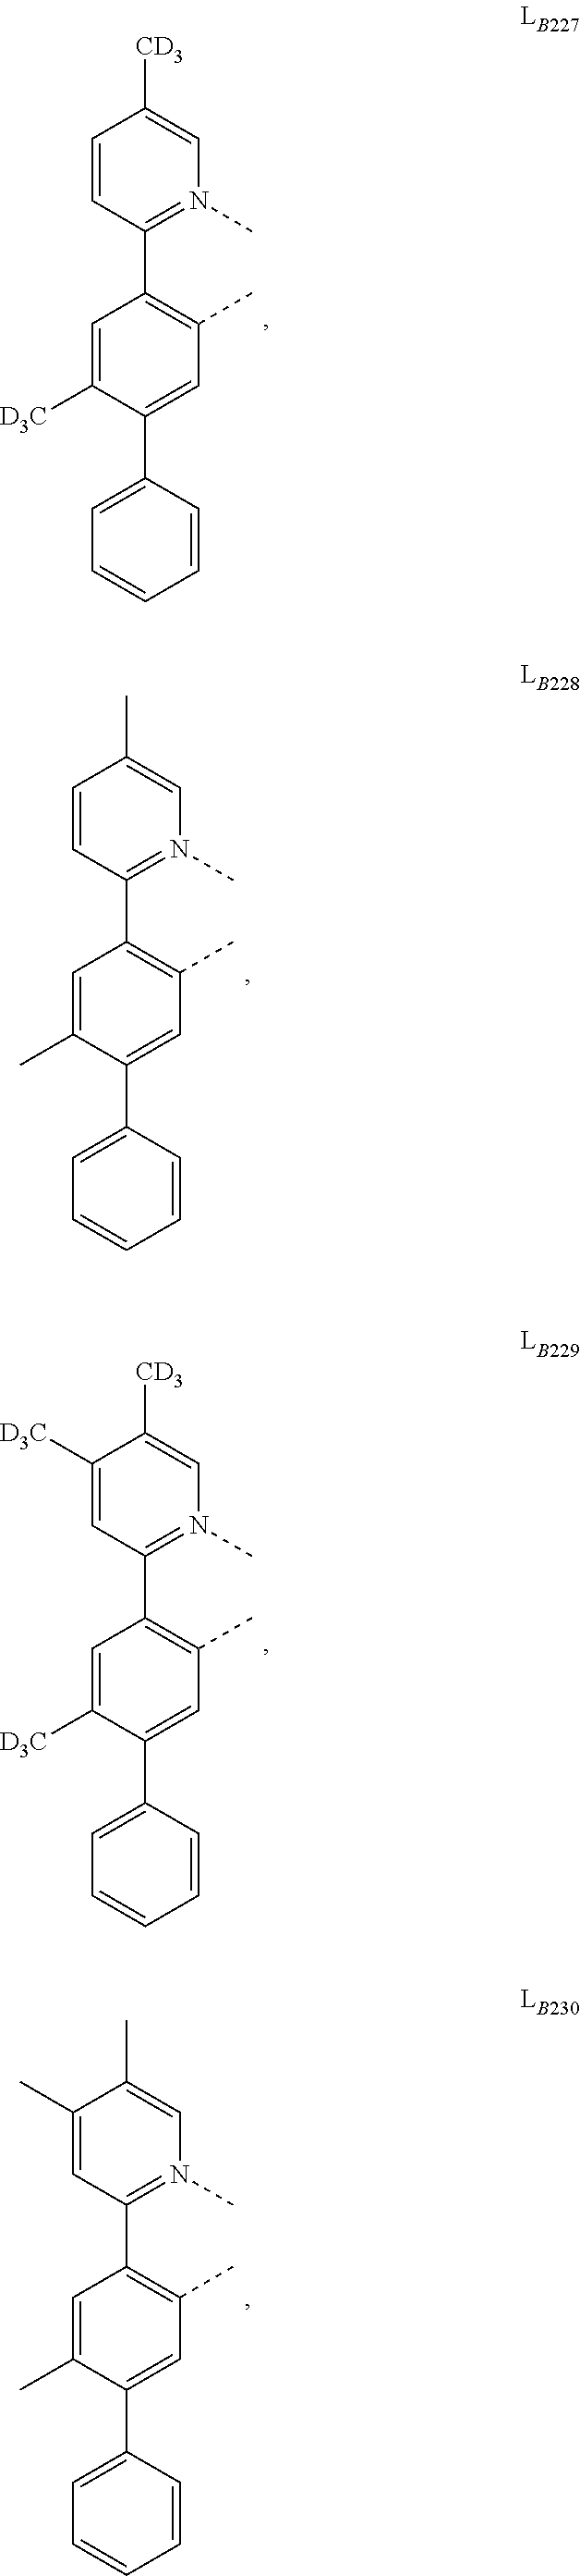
C1=C([D3C])C(C2=CC=CC=C2)=CC(C)=C1C1=N(C)C=C([CD3])C([D3C])=C1.C1=C(C)C(C2=CC=CC=C2)=CC(C)=C1C1=N(C)C=C(C)C(C)=C1.C1=C([D3C])C(C2=CC=CC=C2)=CC(C)=C1C1=N(C)C=C([CD3])C=C1.C1=C(C)C(C2=CC=CC=C2)=CC(C)=C1C1=N(C)C=C(C)C=C1
